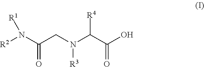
[R2]N(C(CN(C(C(O)=O)[R4])[R3])=O)[R1]
